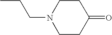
C1CN(CCC)CCC1=O
